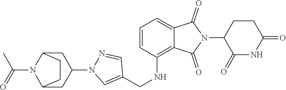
C1(=O)NC(=O)CCC1N1C(=O)C2=CC=CC(NCC3=CN(C4CC5N(C(=O)C)C(C4)CC5)N=C3)=C2C1=O
